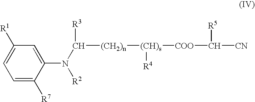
C1=C([R7])C(N(C([R3])[(CH2)n][(CH)s]([R4])[COO]C([CN])[R5])[R2])=CC([R1])=C1
